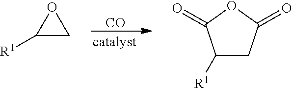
[CO].C1([R1])CC(=O)OC1=O.C1([R1])CO1
